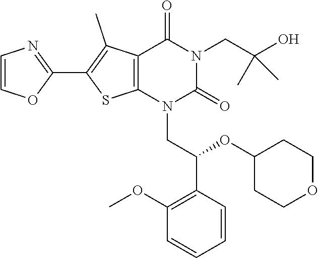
C12=C(N(CC(C3=C(OC)C=CC=C3)OC3CCOCC3)C(=O)N(CC(O)(C)C)C1=O)SC(C1=NC=CO1)=C2C
